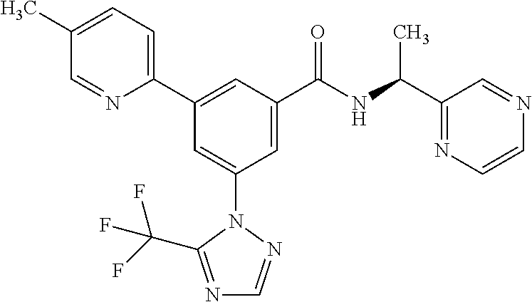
C1(C2=CC(C(NC(C3=NC=CN=C3)C)=O)=CC(N3N=CN=C3C(F)(F)F)=C2)=CC=C(C)C=N1
